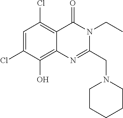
C1=C(Cl)C(O)=C2C(=C1Cl)C(=O)N(CC)C(CN1CCCCC1)=N2
